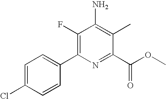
C1=C(Cl)C=CC(C2=C(F)C(N)=C(C)C(C(OC)=O)=N2)=C1
